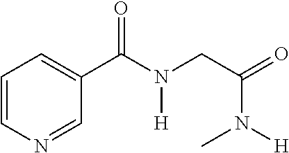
C1=CN=CC(C(N(CC(=O)N(C)[H])[H])=O)=C1
